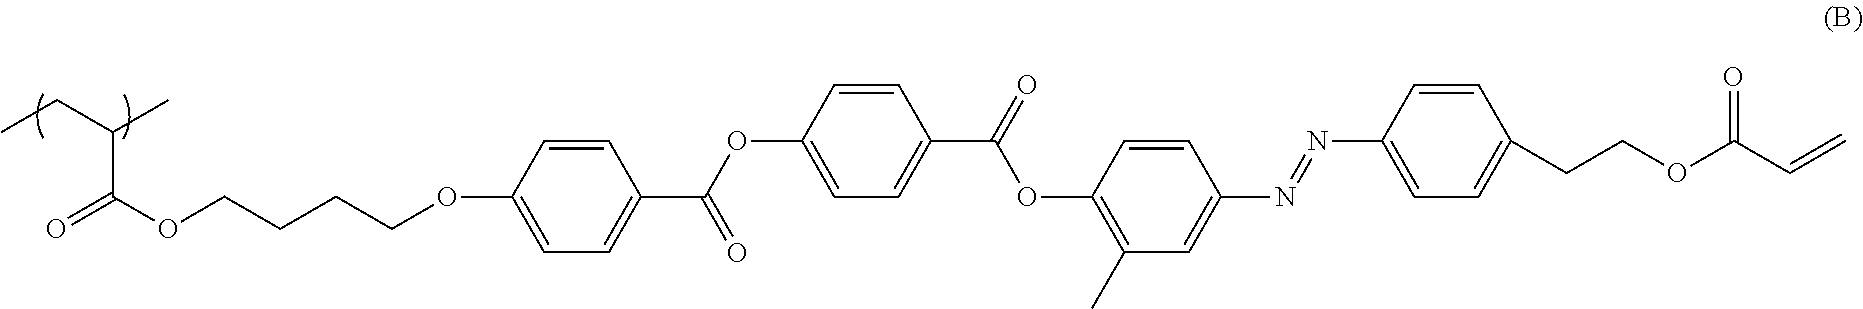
O=C(OCCCCOC1=CC=C(C(OC2=CC=C(C(=O)OC3=C(C)C=C(N=NC4=CC=C(CCOC(C=C)=O)C=C4)C=C3)C=C2)=O)C=C1)C(CC)C
